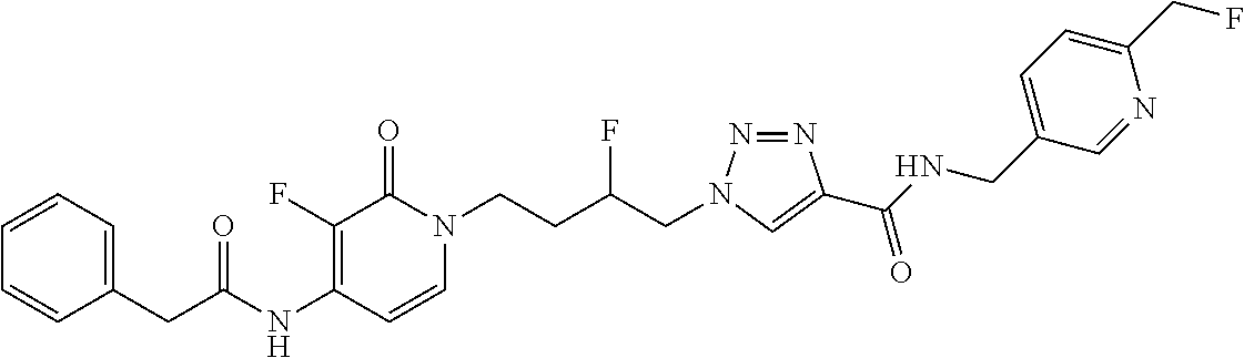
N(C1=C(F)C(=O)N(CCC(CN2N=NC(C(NCC3=CC=C(CF)N=C3)=O)=C2)F)C=C1)C(=O)CC1=CC=CC=C1
